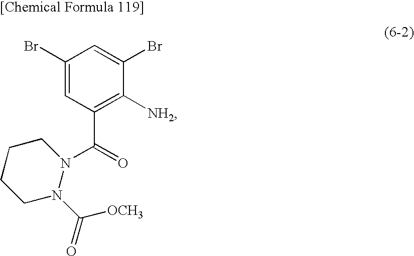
C1(Br)=CC(C(=O)N2CCCCN2C(=O)[OCH3])=C([NH2])C(Br)=C1
